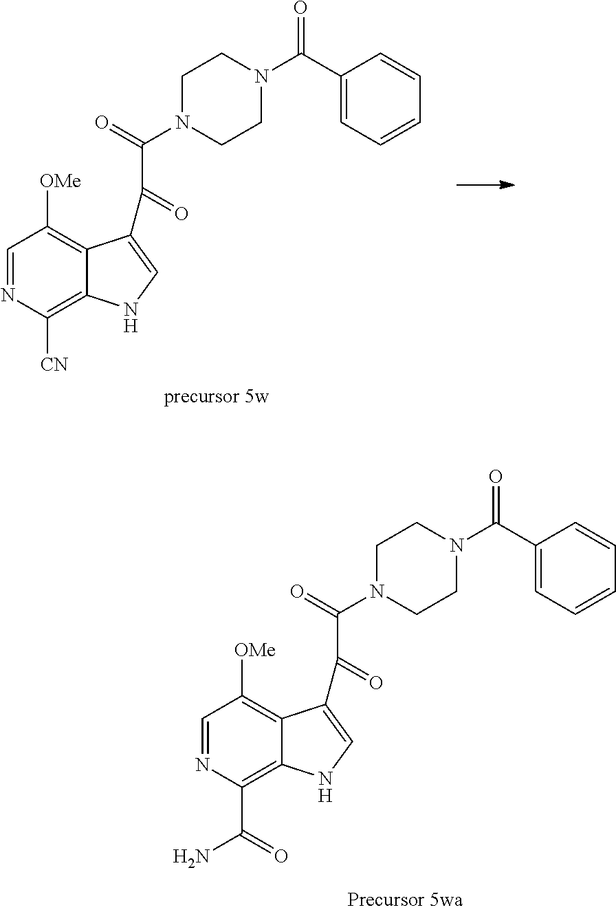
C1=NC([CN])=C2C(=C1[OMe])C(C(C(=O)N1CCN(C(C3=CC=CC=C3)=O)CC1)=O)=CN2.C1=NC(C(N)=O)=C2C(=C1[OMe])C(C(C(=O)N1CCN(C(C3=CC=CC=C3)=O)CC1)=O)=CN2
